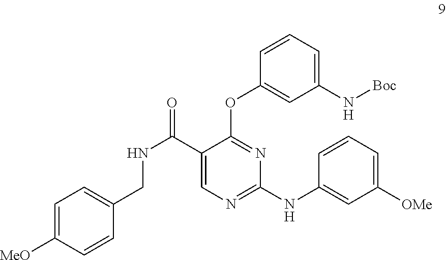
N(C(C1=CN=C(NC2=CC([OMe])=CC=C2)N=C1OC1=CC(N[Boc])=CC=C1)=O)CC1=CC=C([MeO])C=C1
